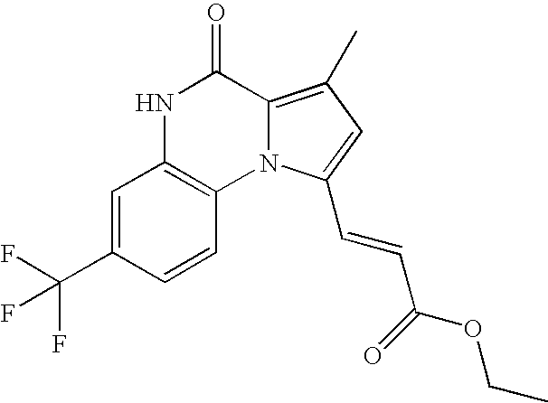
N1C2=C(N3C(=C(C)C=C3C=CC(=O)OCC)C1=O)C=CC(C(F)(F)F)=C2
